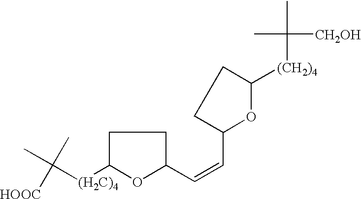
CC([(H2C)4]C1OC(C=CC2OC([(CH2)4]C(C)([CH2OH])C)CC2)CC1)(C)[HOOC]
